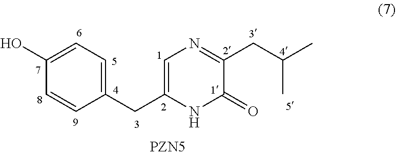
C1(CC2=CN=C(CC(C)C)C(=O)N2)=CC=C(O)C=C1
